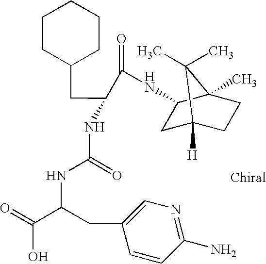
C(NC(C(=O)O)CC1=CN=C(N)C=C1)(=O)NC(C(NC1CC2([H])CCC1(C)C2(C)C)=O)CC1CCCCC1
